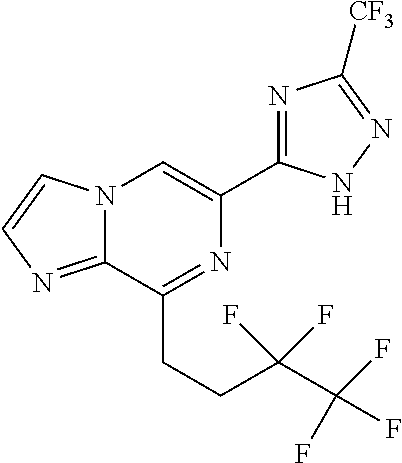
N12C(=NC=C1)C(CCC(C(F)(F)F)(F)F)=NC(C1=NC([CF3])=NN1)=C2
